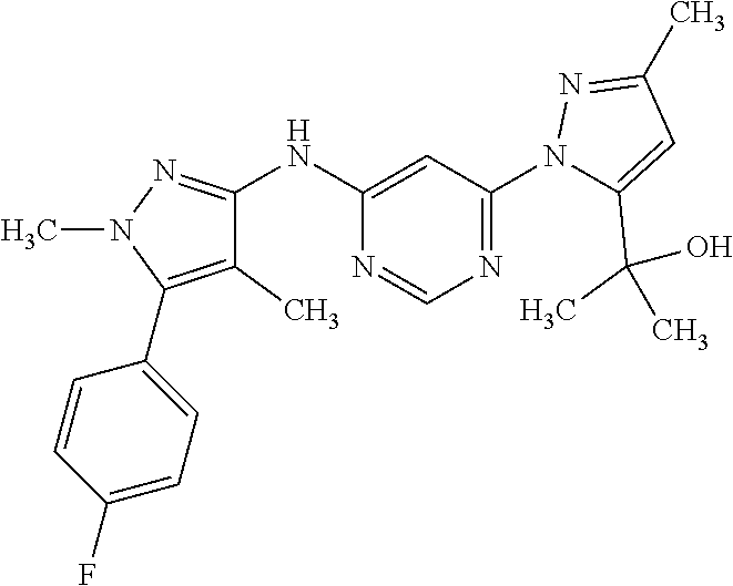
C1=CC(F)=CC=C1C1=C(C)C(NC2=CC(N3C(C(C)(O)C)=CC(C)=N3)=NC=N2)=NN1C
